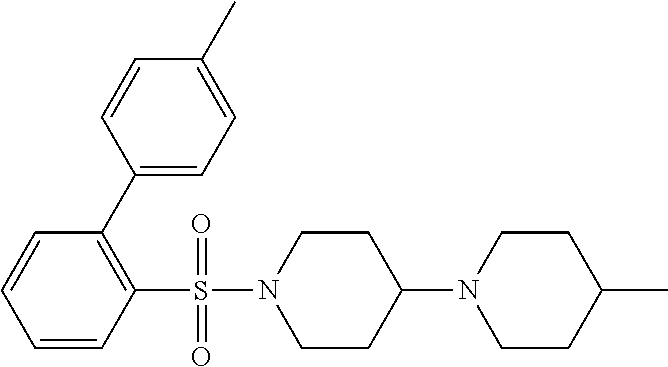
C1=CC=CC(S(N2CCC(N3CCC(C)CC3)CC2)(=O)=O)=C1C1=CC=C(C)C=C1
